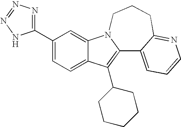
C12=CC=C(C3=NN=NN3)C=C1N1C(=C2C2CCCCC2)C2=CC=CN=C2CCC1
